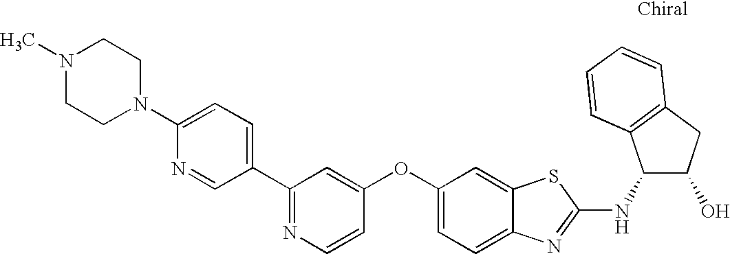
C1(C2=CC=C(N3CCN(C)CC3)N=C2)=NC=CC(OC2=CC=C3C(=C2)SC(NC2C(O)CC4=C2C=CC=C4)=N3)=C1
